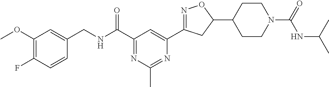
C1(OC)=C(F)C=CC(CNC(C2=NC(C)=NC(C3=NOC(C4CCN(C(NC(C)C)=O)CC4)C3)=C2)=O)=C1
